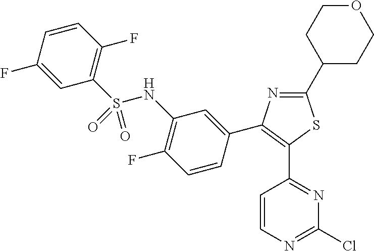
C1(C2CCOCC2)=NC(C2=CC(NS(C3=C(F)C=CC(F)=C3)(=O)=O)=C(F)C=C2)=C(C2=NC(Cl)=NC=C2)S1
